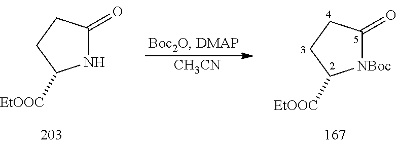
[CH3CN].[NBoc]1C(=O)CCC1[EtOOC].N1C(=O)CCC1[EtOOC]
